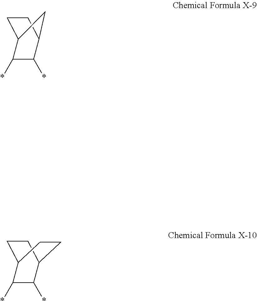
C1C2C(*)C(*)C(C1)C2.C1C2C(*)C(*)C(C1)CC2
